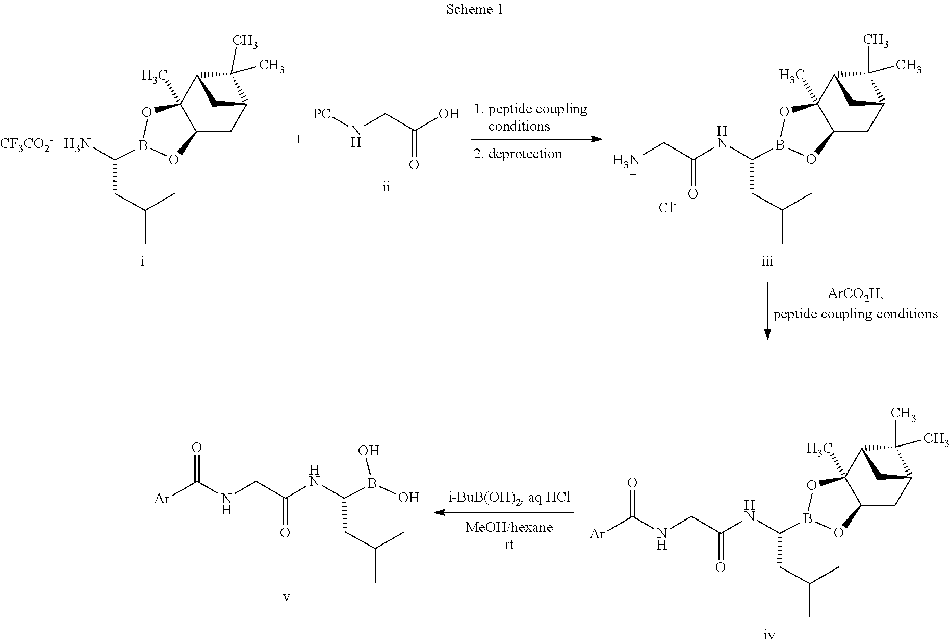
B1(C(CC(C)C)[H3N])OC2(C)C3C(C)(C)C(C3)CC2O1.[CF3CO2-].B1(C(CC(C)C)NC(CN)=O)OC2(C)C3C(C)(C)C(C3)CC2O1.[Cl-].C(=O)(O)CN[PC].B1(C(CC(C)C)NC(CNC([Ar])=O)=O)OC2(C)C3C(C)(C)C(C3)CC2O1.B(O)(O)C(CC(C)C)NC(CNC([Ar])=O)=O
